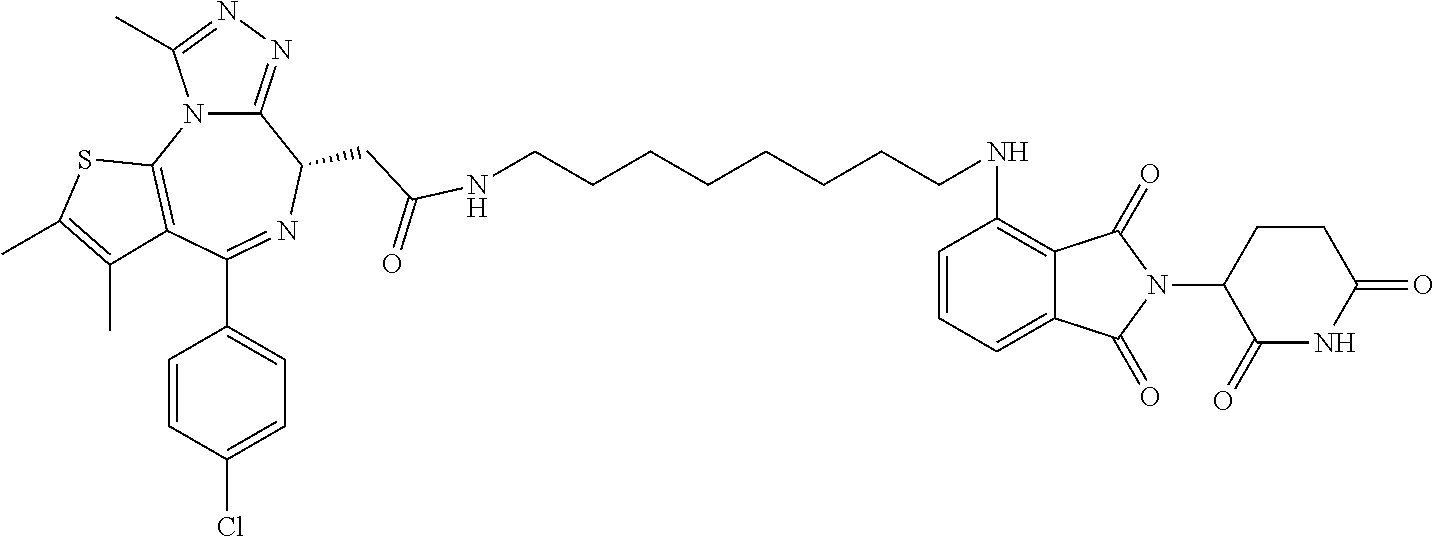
C12=C(NCCCCCCCCNC(CC3N=C(C4=CC=C(Cl)C=C4)C4=C(N5C3=NN=C5C)SC(C)=C4C)=O)C=CC=C1C(=O)N(C1CCC(=O)NC1=O)C2=O
